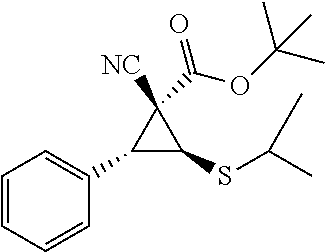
C1=CC=C(C2C(SC(C)C)C2([NC])C(=O)OC(C)(C)C)C=C1
